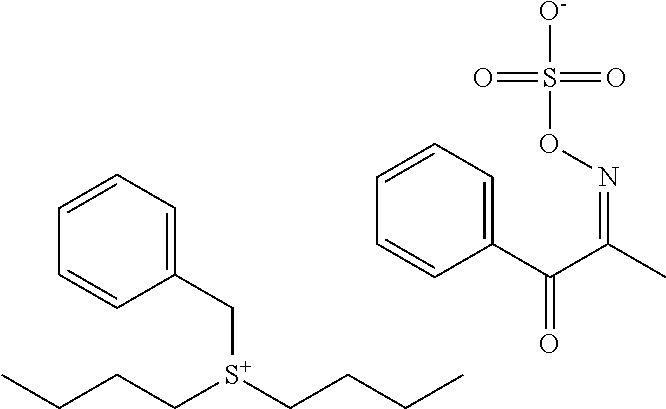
C([S+](CCCC)CCCC)C1=CC=CC=C1.C1=CC=CC(C(C(C)=NOS([O-])(=O)=O)=O)=C1
